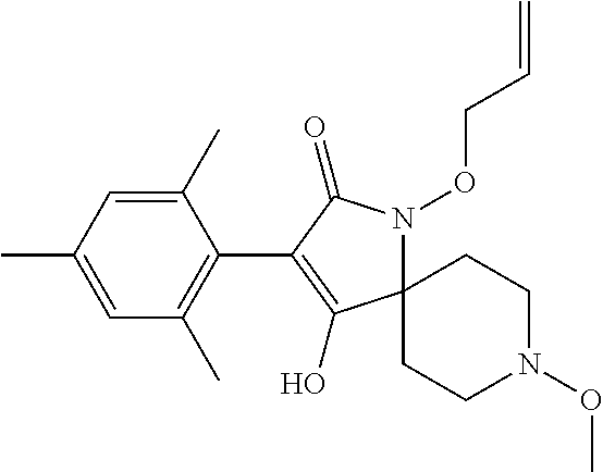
C1(C)=CC(C)=CC(C)=C1C1=C(O)C2(N(OCC=C)C1=O)CCN(OC)CC2
